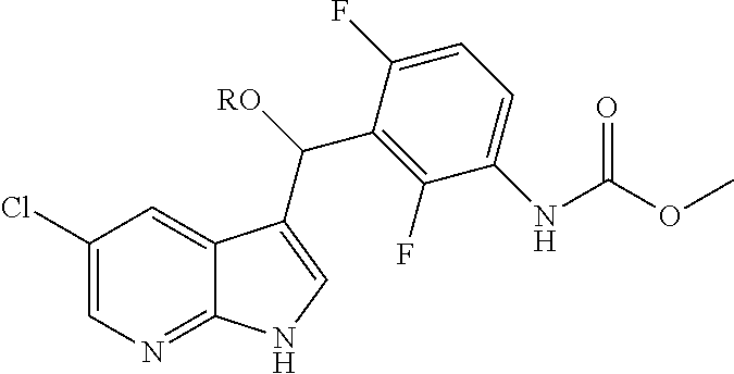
C1(Cl)=CN=C2C(=C1)C(C([RO])C1=C(F)C(NC(=O)OC)=CC=C1F)=CN2
